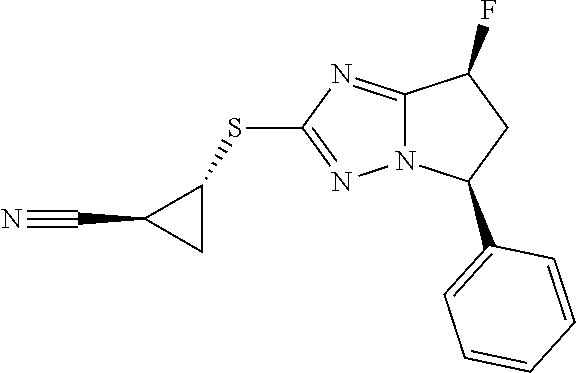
C12=NC(SC3C(C#N)C3)=NN1C(C1=CC=CC=C1)CC2F
